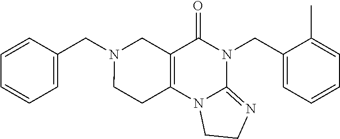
C1=C(CN2CC3=C(CC2)N2C(=NCC2)N(CC2=CC=CC=C2C)C3=O)C=CC=C1
